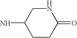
C1CC(=O)NCC1N
